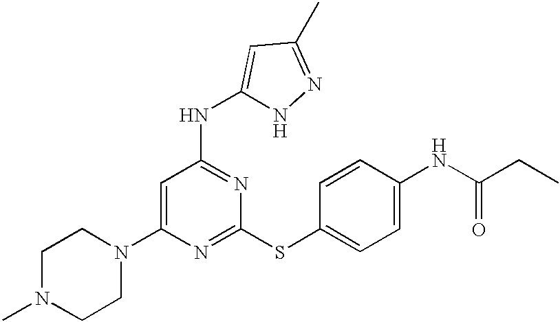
C1N(C)CCN(C2=CC(NC3=CC(C)=NN3)=NC(SC3=CC=C(NC(=O)CC)C=C3)=N2)C1
